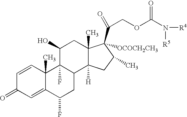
C1=CC2(C)C(=CC1=O)C(F)CC1C2(F)C(O)CC2(C)C1([H])CC(C)C2([OCOCH2CH3])C(COC(N([R4])[R5])=O)=O
